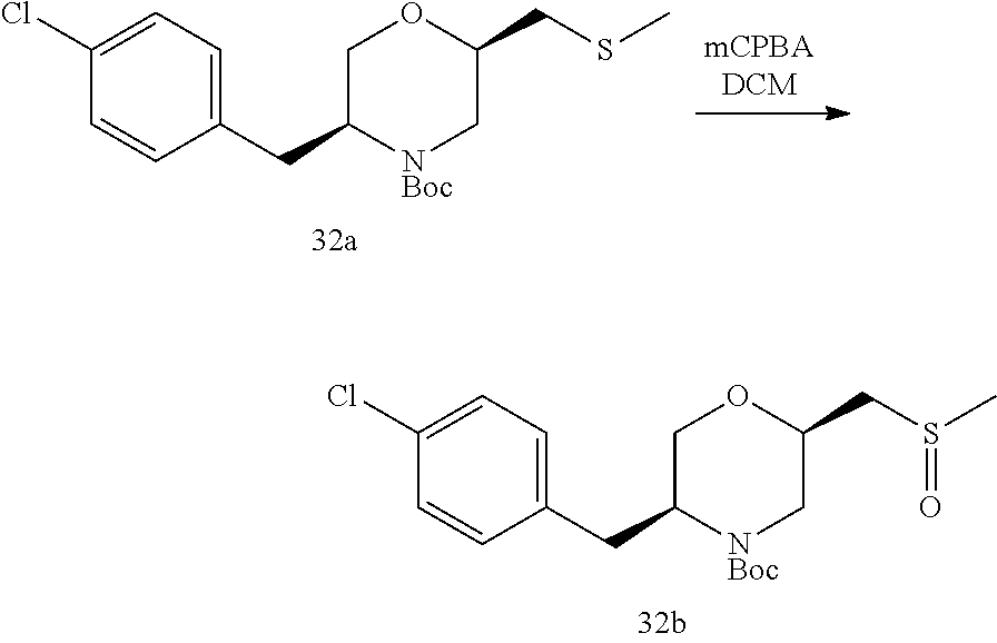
C1(Cl)=CC=C(CC2[NBoc]CC(CS(C)=O)OC2)C=C1.C1(Cl)=CC=C(CC2[NBoc]CC(CSC)OC2)C=C1
